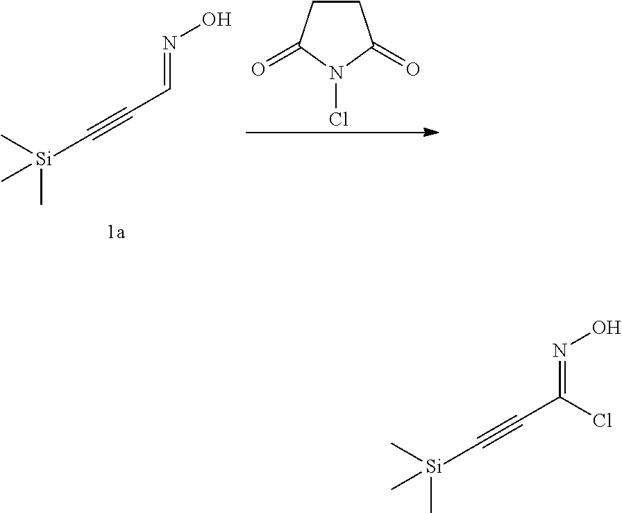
C1CC(=O)N(Cl)C1=O.C[Si](C#CC=NO)(C)C.C[Si](C#CC(=NO)Cl)(C)C
